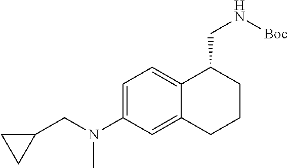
C(N(C1=CC=C2C(=C1)CCCC2CN[Boc])C)C1CC1
